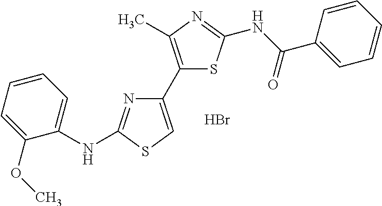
C1=CC=C(OC)C(NC2=NC(C3=C(C)N=C(NC(C4=CC=CC=C4)=O)S3)=CS2)=C1.Br
